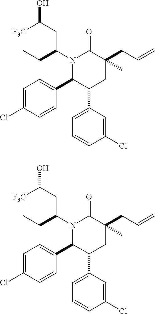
C1=C(Cl)C=CC(C2C(C3=CC=CC(Cl)=C3)CC(CC=C)(C)C(=O)N2C(CC)CC(O)[F3C])=C1.C1=C(Cl)C=CC(C2C(C3=CC=CC(Cl)=C3)CC(CC=C)(C)C(=O)N2C(CC)CC(O)[F3C])=C1
